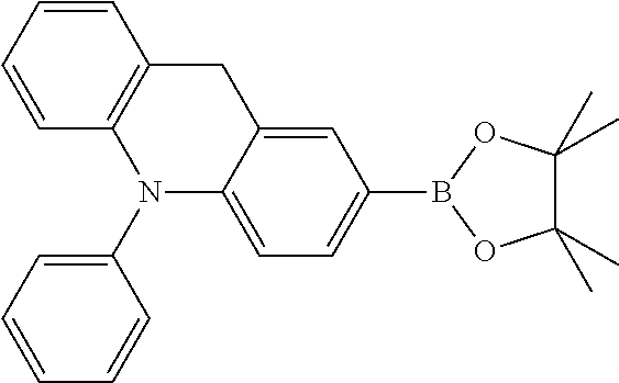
C1=CC=CC2=C1CC1=CC(B3OC(C)(C)C(C)(C)O3)=CC=C1N2C1=CC=CC=C1
